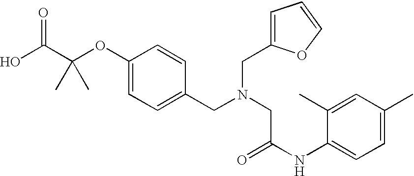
OC(C(OC1=CC=C(CN(CC(NC2=CC=C(C)C=C2C)=O)CC2=CC=CO2)C=C1)(C)C)=O
